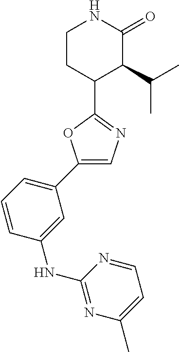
C1=CC(NC2=NC(C)=CC=N2)=CC(C2=CN=C(C3C(C(C)C)C(=O)NCC3)O2)=C1
